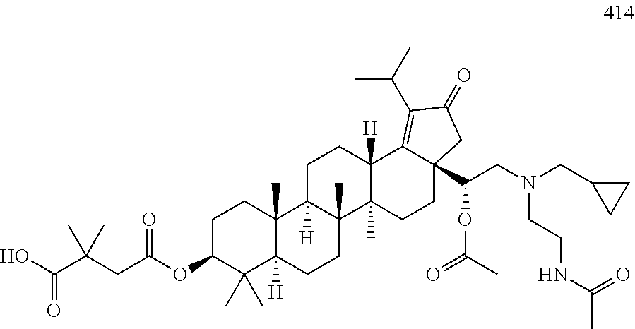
OC(C(CC(OC1CCC2(C)C([H])(C1(C)C)CCC1(C)C2([H])CCC2([H])C1(C)CCC1(C(CN(CC3CC3)CCNC(C)=O)OC(=O)C)C2=C(C(C)C)C(=O)C1)=O)(C)C)=O
